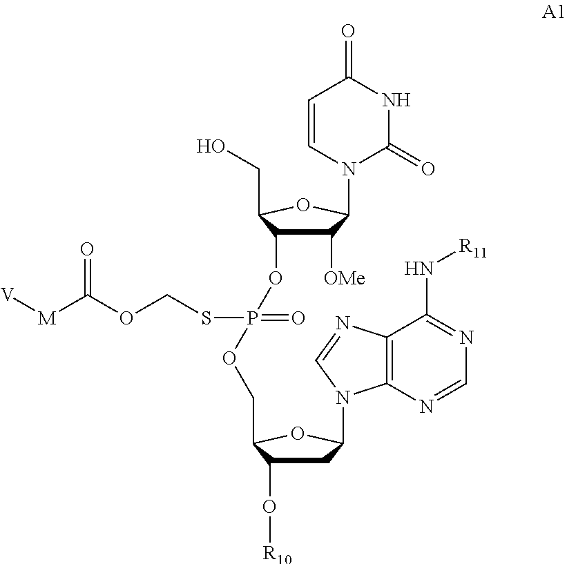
C1=CN(C2C([OMe])C(OP(SCOC([M][V])=O)(OCC3C(O[R10])CC(N4C5=C(N=C4)C(N[R11])=NC=N5)O3)=O)C(CO)O2)C(=O)NC1=O
